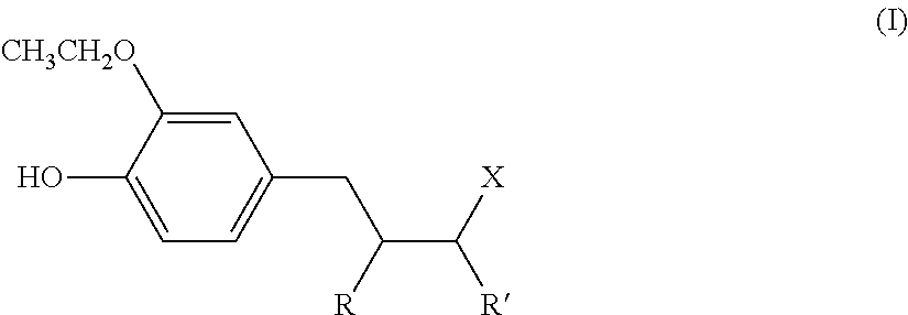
C1=C([CH3CH2O])C(O)=CC=C1CC(C([X])[R])[R]
